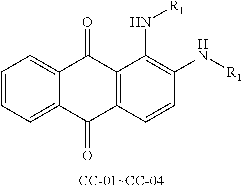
C1=CC=C2C(=C1)C(=O)C1=C(C2=O)C=CC(N[R1])=C1N[R1]
